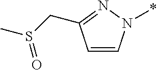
C1=CN(*)N=C1CS(C)=O
